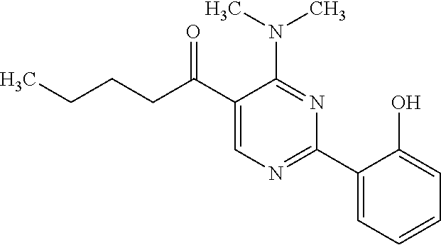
N(C1=NC(C2=CC=CC=C2O)=NC=C1C(CCCC)=O)(C)C
